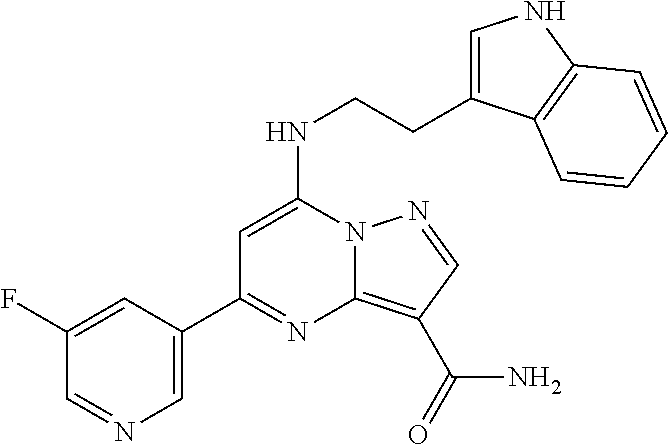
C1(C2=NC3=C(C(N)=O)C=NN3C(NCCC3=CNC4=C3C=CC=C4)=C2)=CN=CC(F)=C1
